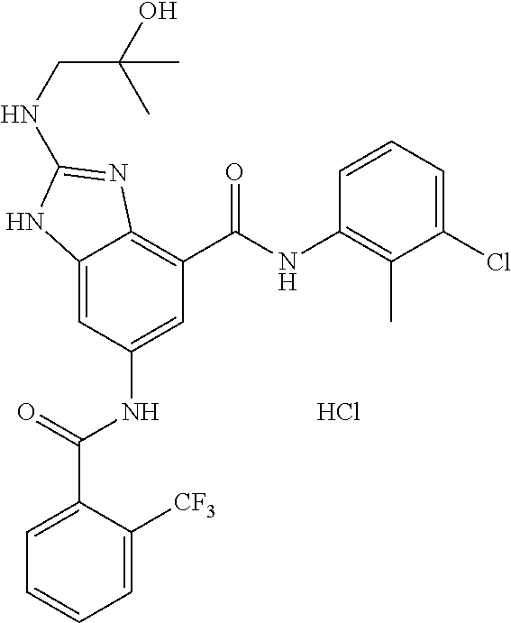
C12=CC(NC(C3=CC=CC=C3[CF3])=O)=CC(C(NC3=C(C)C(Cl)=CC=C3)=O)=C1N=C(NCC(O)(C)C)N2.Cl
